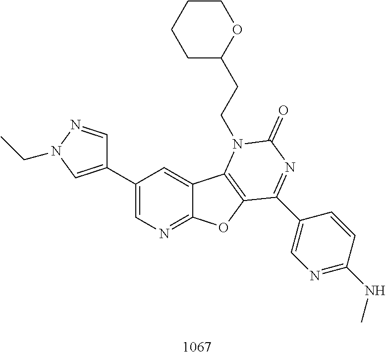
C1(C2=CN(CC)N=C2)=CN=C2C(=C1)C1=C(O2)C(C2=CN=C(NC)C=C2)=NC(=O)N1CCC1CCCCO1
